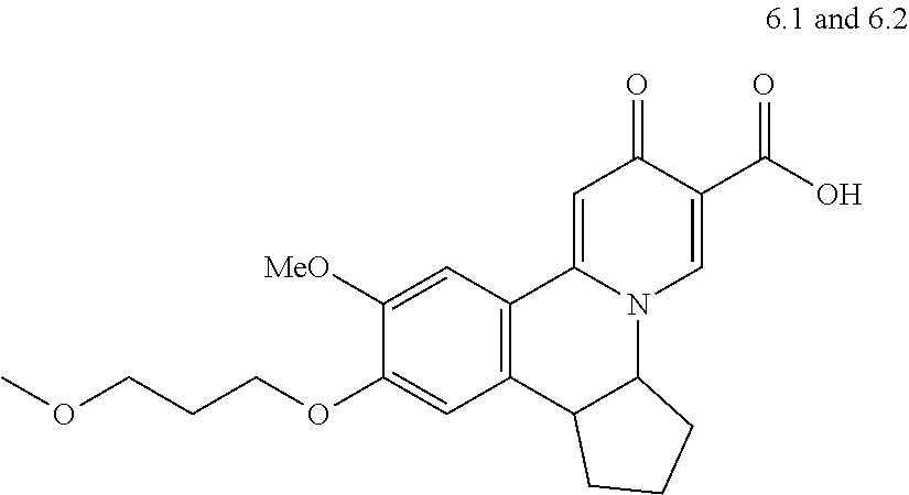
C1([MeO])=CC2=C(C=C1OCCCOC)C1C(N3C2=CC(=O)C(C(O)=O)=C3)CCC1
